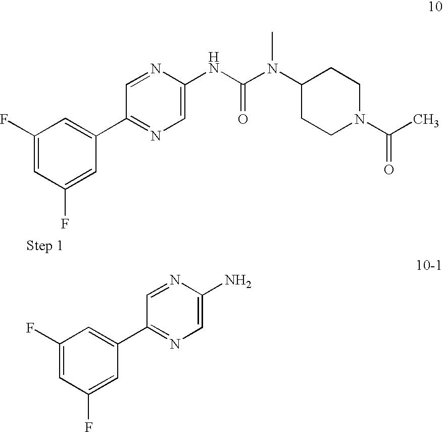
C1(C2=CC(F)=CC(F)=C2)=NC=C(NC(N(C)C2CCN(C(C)=O)CC2)=O)N=C1.C1(C2=CC(F)=CC(F)=C2)=NC=C(N)N=C1
